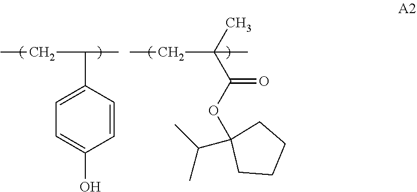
C(C(CC)(C)C)(OC1(C(C)C)CCCC1)=O.C1(C(CC)C)=CC=C(O)C=C1
